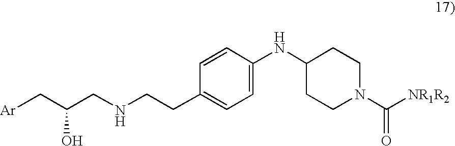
[Ar]CC(CNCCC1=CC=C(NC2CCN(C([NR1R2])=O)CC2)C=C1)O
